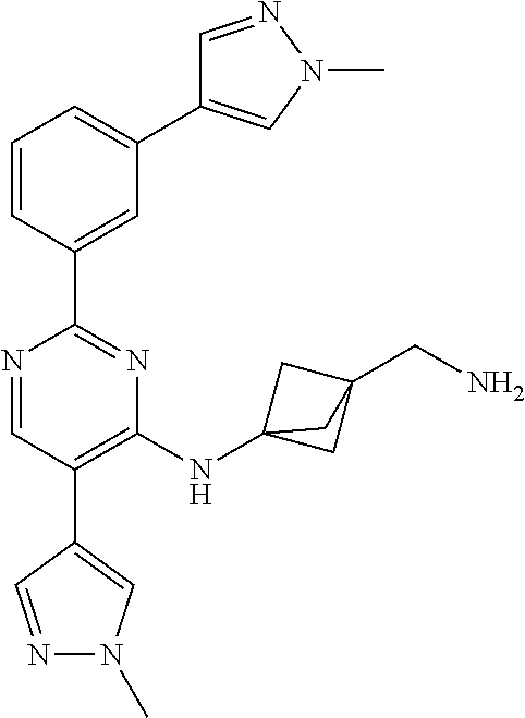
C1=NN(C)C=C1C1=CC=CC(C2=NC(NC34CC(CN)(C3)C4)=C(C3=CN(C)N=C3)C=N2)=C1
